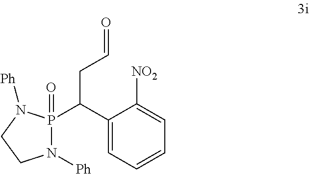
C1(C(P2(=O)N([Ph])CCN2[Ph])CC=O)=CC=CC=C1[NO2]
